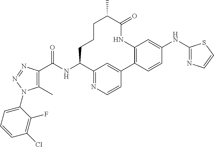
C1(C)=C(C(NC2C3=NC=CC(=C3)C3=C(NC(=O)C(C)CCC2)C=C(NC2=NC=CS2)C=C3)=O)N=NN1C1=CC=CC(Cl)=C1F
